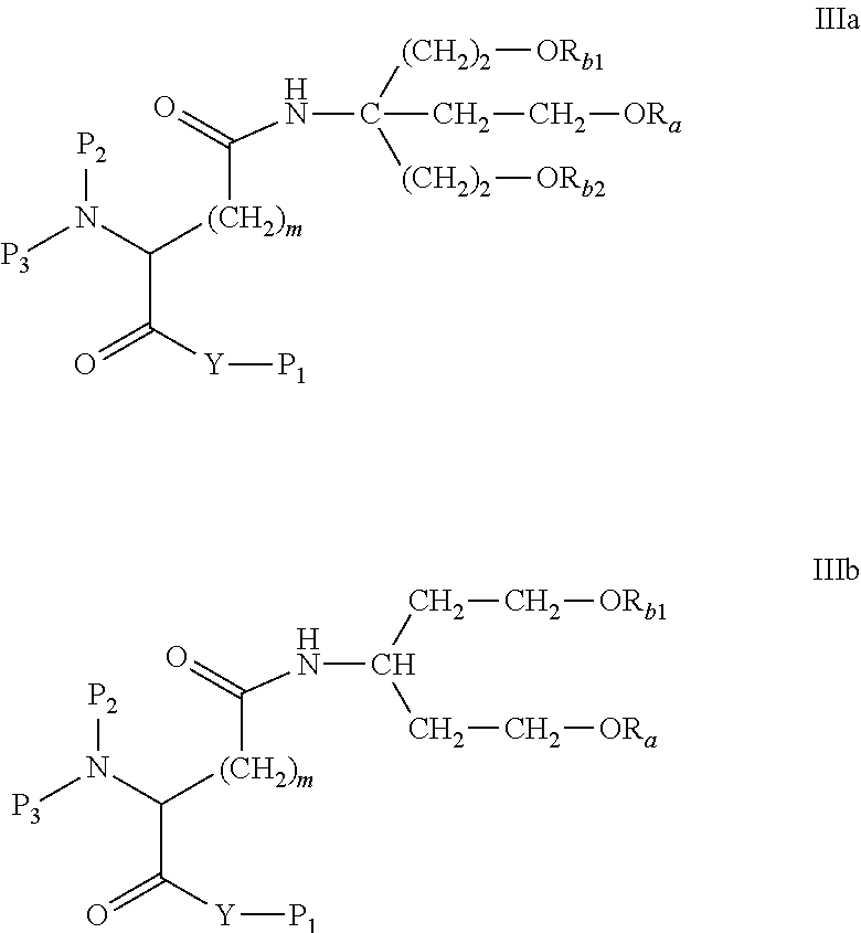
[P3]N(C(C(=O)[Y][P1])[(CH2)m]C(=O)NC([(CH2)2][ORb1])(CC[ORa])[(CH2)2][ORb2])[P2].[P3]N(C(C(=O)[Y][P1])[(CH2)m]C(=O)NC(CC[ORb1])CC[ORa])[P2]
